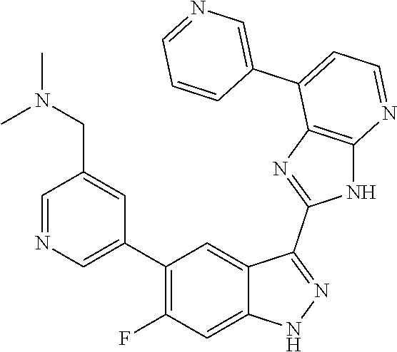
C1=NC=C(C2=C(F)C=C3C(=C2)C(C2=NC4=C(N2)N=CC=C4C2=CN=CC=C2)=NN3)C=C1CN(C)C
